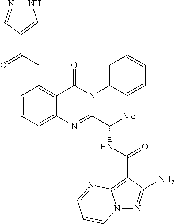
N(C(C1=NC2=CC=CC(CC(C3=CNN=C3)=O)=C2C(=O)N1C1=CC=CC=C1)[Me])C(C1=C2N(N=C1N)C=CC=N2)=O
